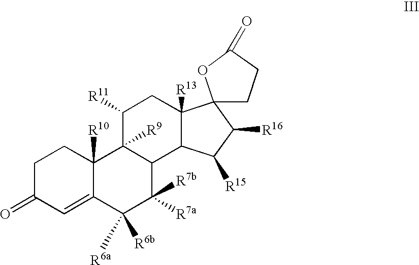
C1C(=O)C=C2C([R10])(C1)C1([R9])C(C([R7b])([R7a])C2([R6b])[R6a])C2C([R13])(CC1[R11])C1(C([R16])C2[R15])CCC(=O)O1
